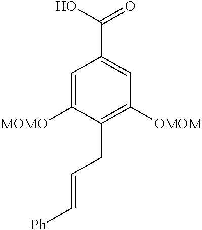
C1=C([MOMO])C(CC=C[Ph])=C([OMOM])C=C1C(=O)O
